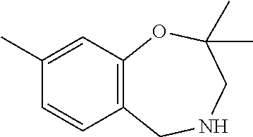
C12=C(C=C(C)C=C1)OC(C)(C)CNC2
